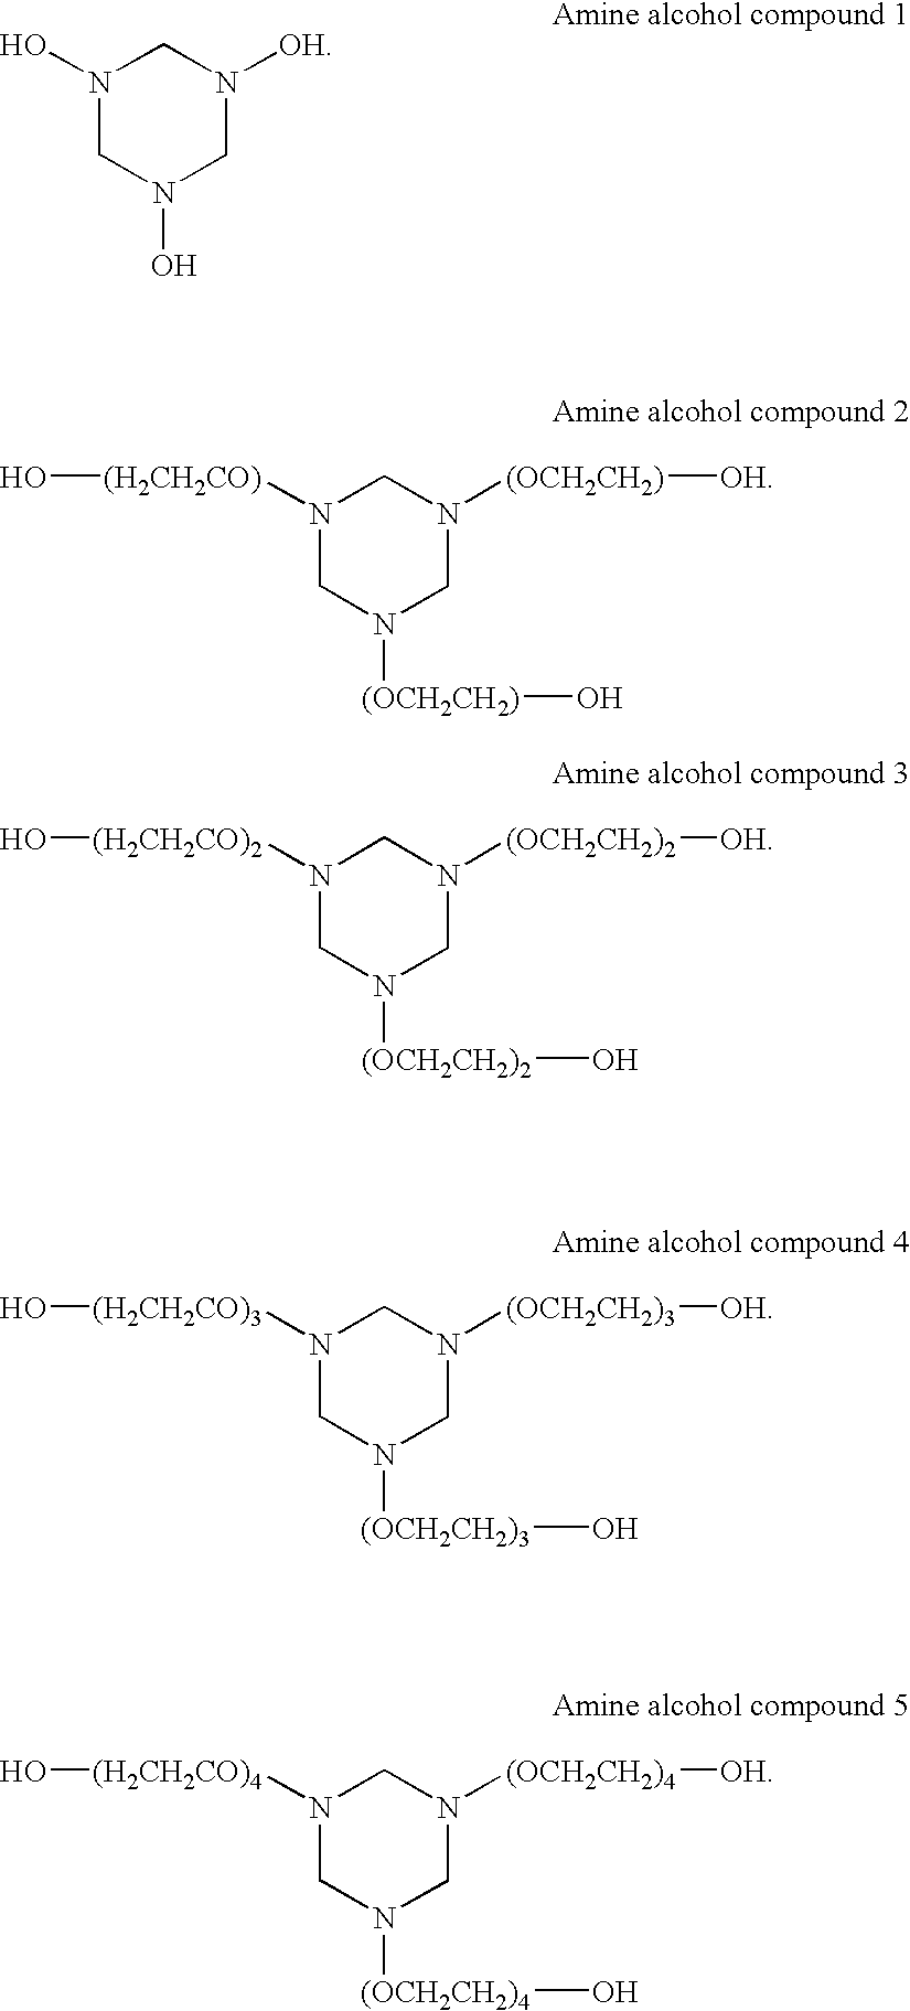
N1(O)CN(O)CN([OH])C1.N1([(H2CH2CO)]O)CN([(OCH2CH2)]O)CN([(OCH2CH2)][OH])C1.N1([(H2CH2CO)2]O)CN([(OCH2CH2)2]O)CN([(OCH2CH2)2][OH])C1.N1([(H2CH2CO)3]O)CN([(OCH2CH2)3]O)CN([(OCH2CH2)3][OH])C1.N1([(H2CH2CO)4]O)CN([(OCH2CH2)4]O)CN([(OCH2CH2)4][OH])C1
